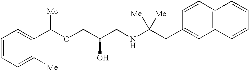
C1=CC=C([Me])C(C(OCC(CNC(CC2=CC3=C(C=C2)C=CC=C3)([Me])[Me])O)[Me])=C1
